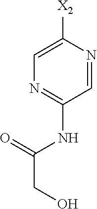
N1=C(NC(CO)=O)C=NC([X2])=C1
